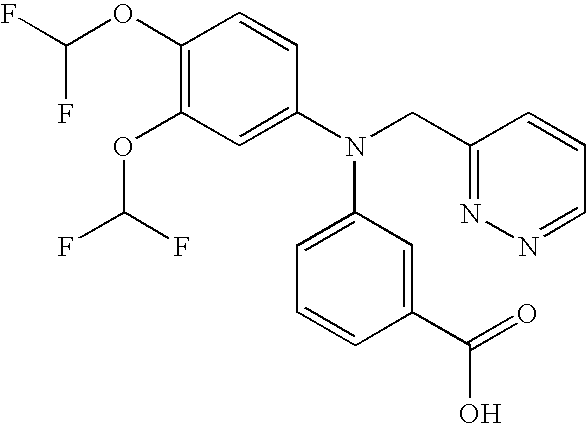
C1(OC(F)F)=C(OC(F)F)C=C(N(CC2=NN=CC=C2)C2=CC=CC(C(=O)O)=C2)C=C1
